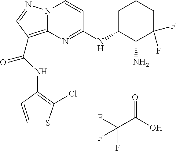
FC(C(O)=O)(F)F.N(C(=O)C1=C2N(N=C1)C=CC(NC1C(N)C(F)(F)CCC1)=N2)C1=C(Cl)SC=C1
